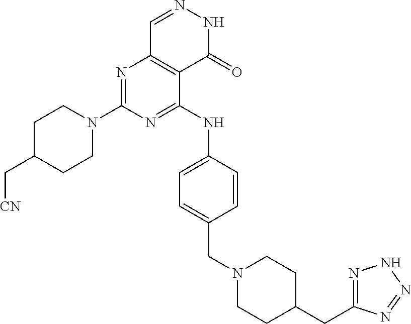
C1N(C2=NC3=C(C(NC4=CC=C(CN5CCC(CC6=NNN=N6)CC5)C=C4)=N2)C(=O)NN=C3)CCC(C[CN])C1
